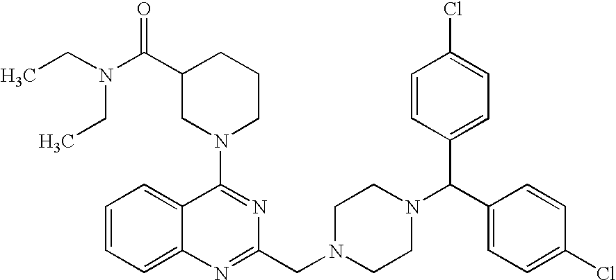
C1=CC=C2C(=C1)C(N1CCCC(C(N(CC)CC)=O)C1)=NC(CN1CCN(C(C3=CC=C(Cl)C=C3)C3=CC=C(Cl)C=C3)CC1)=N2
